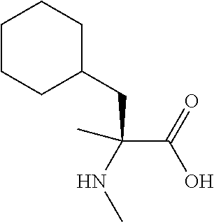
C(C(NC)(CC1CCCCC1)C)(O)=O
